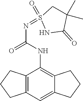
C12=C(C=C3C(=C1NC(N=S1(=O)NC(=O)C(C)(C)C1)=O)CCC3)CCC2
